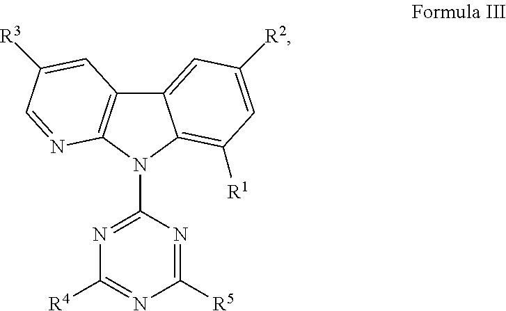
C12=C(N(C3=NC([R4])=NC([R5])=N3)C3=C([R1])C=C([R2])C=C13)N=CC([R3])=C2
